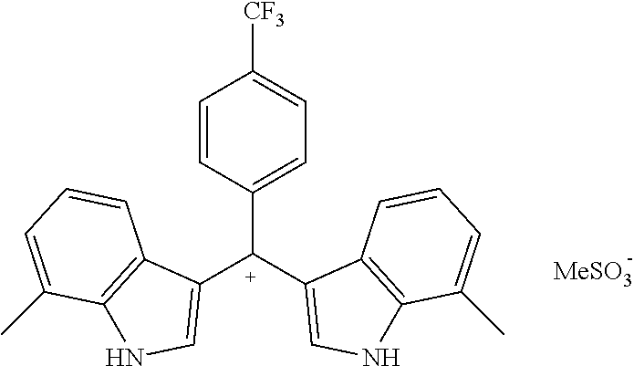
C1=CC([C+](C2=CNC3=C2C=CC=C3C)C2=CNC3=C2C=CC=C3C)=CC=C1[CF3]
